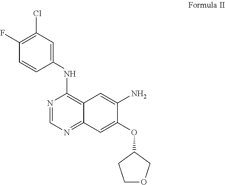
C1(F)=C(Cl)C=C(NC2=C3C(=NC=N2)C=C(OC2CCOC2)C(N)=C3)C=C1
